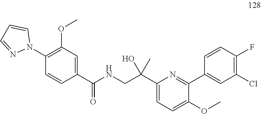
C1=CC(C(NCC(C2=CC=C(OC)C(C3=CC(Cl)=C(F)C=C3)=N2)(C)O)=O)=CC(OC)=C1N1C=CC=N1
